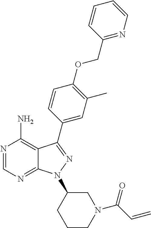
N1=CN=C2C(=C1N)C(C1=CC(C)=C(OCC3=NC=CC=C3)C=C1)=NN2C1CCCN(C(C=C)=O)C1
